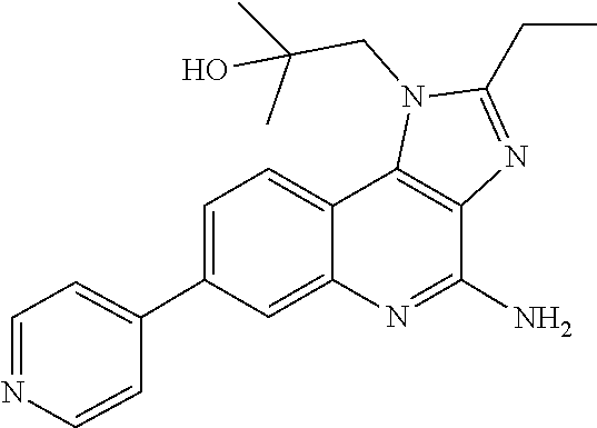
CC(O)(CN1C(CC)=NC2=C1C1=CC=C(C3=CC=NC=C3)C=C1N=C2N)C
